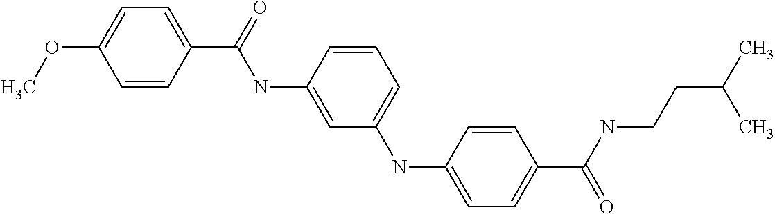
C1=CC(C(NC2=CC(NC3=CC=C(C(=O)NCCC(C)C)C=C3)=CC=C2)=O)=CC=C1OC
